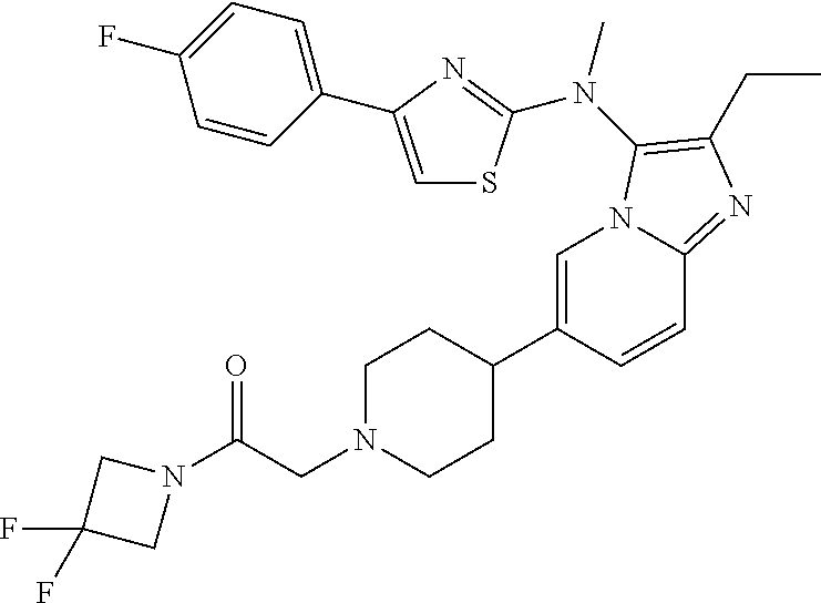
C1=C(C2CCN(CC(=O)N3CC(F)(F)C3)CC2)C=CC2=NC(CC)=C(N(C)C3=NC(C4=CC=C(F)C=C4)=CS3)N12
